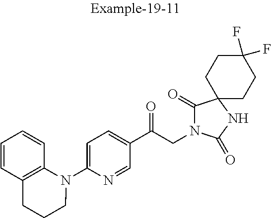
C1(C(CN2C(=O)C3(NC2=O)CCC(F)(F)CC3)=O)=CC=C(N2C3=C(CCC2)C=CC=C3)N=C1
